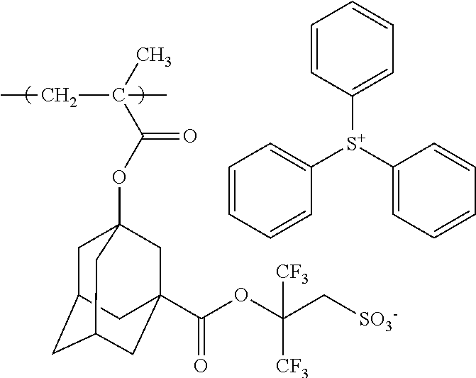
C1C2CC3CC(C(OC(C[SO3-])([CF3])[CF3])=O)(CC1(OC(C(C)(C)CC)=O)C3)C2.C1=CC=CC([S+](C2=CC=CC=C2)C2=CC=CC=C2)=C1
